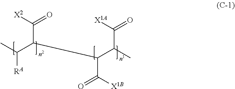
CC(C(C([X2])=O)C(C(C([X1A])=O)C)C(=O)[X1B])[RA]
